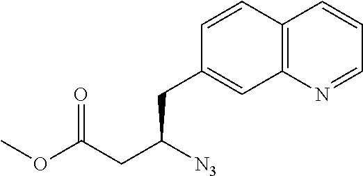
C12=C(N=CC=C1)C=C(CC(CC(=O)OC)[N3])C=C2
